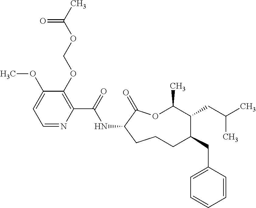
C1CC(NC(C2=C(OCOC(C)=O)C(OC)=CC=N2)=O)C(=O)OC(C)C(CC(C)C)C(CC2=CC=CC=C2)C1
